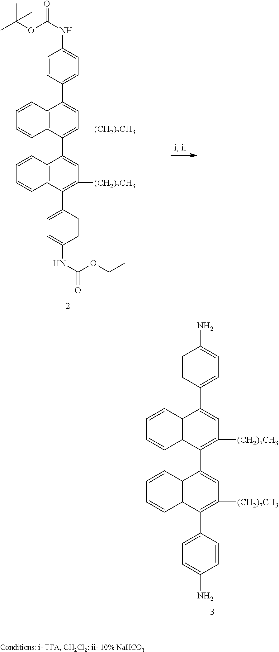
CC(OC(NC1=CC=C(C2=CC([(CH2)7CH3])=C(C3=CC([(CH2)7CH3])=C(C4=CC=C(NC(=O)OC(C)(C)C)C=C4)C4=C3C=CC=C4)C3=C2C=CC=C3)C=C1)=O)(C)C.C1(N)=CC=C(C2=CC([(CH2)7CH3])=C(C3=CC([(CH2)7CH3])=C(C4=CC=C(N)C=C4)C4=C3C=CC=C4)C3=C2C=CC=C3)C=C1
